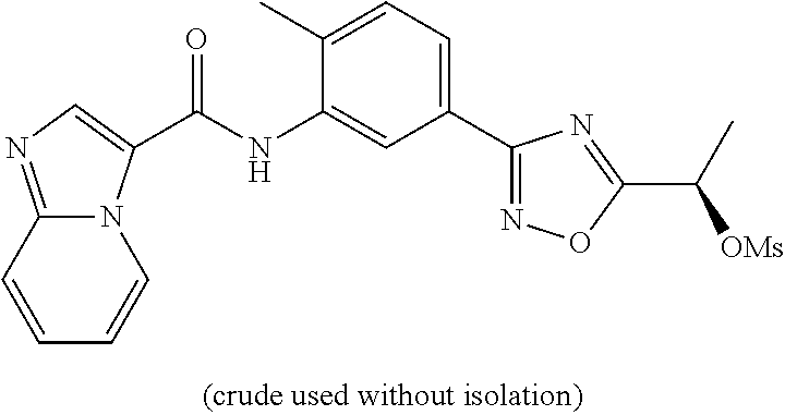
N12C(=NC=C1C(NC1=CC(C3=NOC(C(C)[OMs])=N3)=CC=C1C)=O)C=CC=C2
